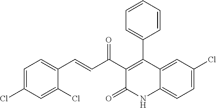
C1(C(C=CC2=CC=C(Cl)C=C2Cl)=O)=C(C2=CC=CC=C2)C2=CC(Cl)=CC=C2NC1=O
